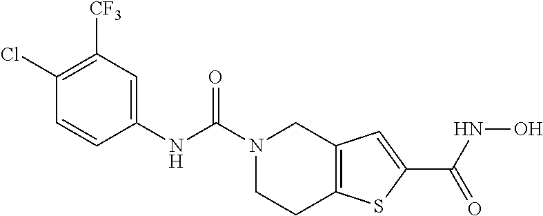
N1(C(NC2=CC([CF3])=C(Cl)C=C2)=O)CCC2=C(C1)C=C(C(=O)NO)S2
